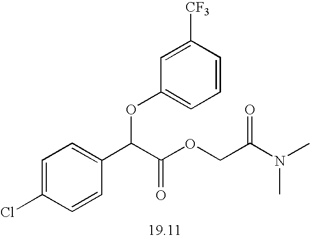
C1=C(Cl)C=CC(C(C(OCC(N(C)C)=O)=O)OC2=CC=CC([CF3])=C2)=C1
